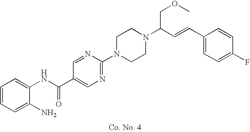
C1=CC=C(N)C(NC(=O)C2=CN=C(N3CCN(C(C=CC4=CC=C(F)C=C4)COC)CC3)N=C2)=C1
